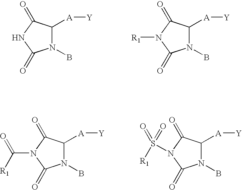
N1(B)C([A][Y])C(=O)NC1=O.N1(B)C([A][Y])C(=O)N([R1])C1=O.N1(B)C([A][Y])C(=O)N(C([R1])=O)C1=O.N1(B)C([A][Y])C(=O)N(S([R1])(=O)=O)C1=O
